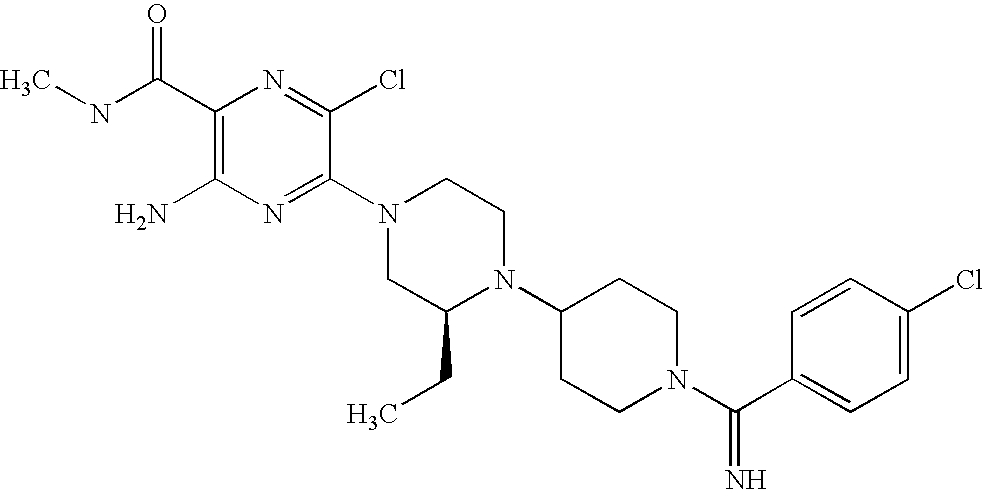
C1(C(NC)=O)=C(N)N=C(N2CC(CC)N(C3CCN(C(C4=CC=C(Cl)C=C4)=N)CC3)CC2)C(Cl)=N1
